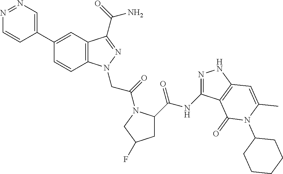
N1=NC=C(C2=CC3=C(C=C2)N(CC(=O)N2C(C(NC4=NNC5=C4C(=O)N(C4CCCCC4)C(C)=C5)=O)CC(F)C2)N=C3C(=O)N)C=C1
